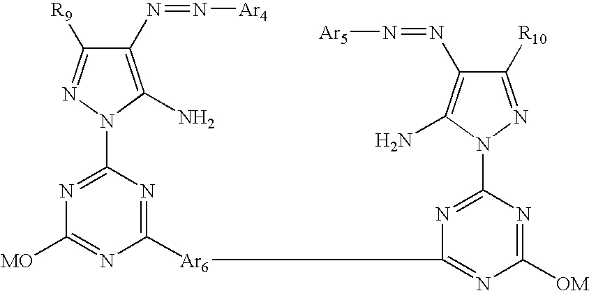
N1=C(N2N=C([R9])C(N=N[Ar4])=C2N)N=C([Ar6]C2=NC([OM])=NC(N3N=C([R10])C(N=N[Ar5])=C3N)=N2)N=C1[MO]
